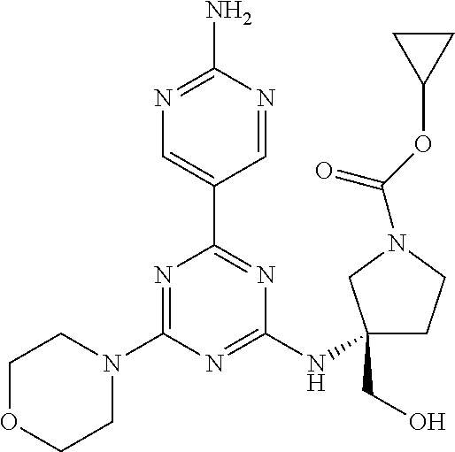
N1=C(N)N=CC(C2=NC(NC3(CO)CCN(C(OC4CC4)=O)C3)=NC(N3CCOCC3)=N2)=C1
